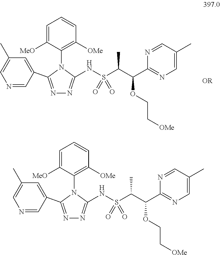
C1=C([MeO])C(N2C(C3=CC(C)=CN=C3)=NN=C2NS(C(C(OCC[OMe])C2=NC=C(C)C=N2)C)(=O)=O)=C([OMe])C=C1.C1=C([MeO])C(N2C(C3=CC(C)=CN=C3)=NN=C2NS(C(C(OCC[OMe])C2=NC=C(C)C=N2)C)(=O)=O)=C([OMe])C=C1
